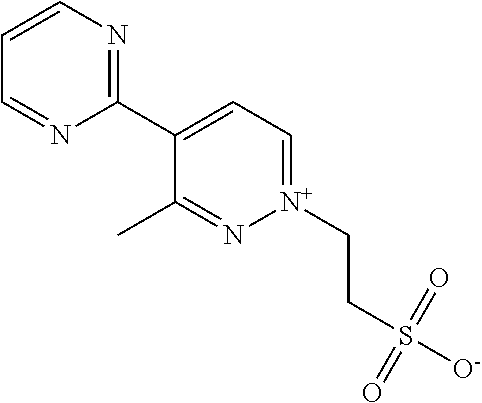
C1=CN=C(C2=CC=[N+](CCS([O-])(=O)=O)N=C2C)N=C1
